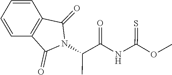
C(C)(N1C(=O)C2=C(C1=O)C=CC=C2)C(NC(OC)=S)=O
